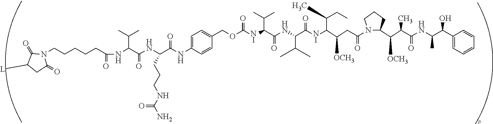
C1([L])CC(=O)N(CCCCCC(=O)NC(C(NC(C(NC2=CC=C(COC([NI]C(C(NC(C([NI]C(C(CC(=O)N3CCCC3C(C(C(NC(C(C3=CC=CC=C3)O)C)=O)C)[OCH3])[OCH3])C(CC)C)=O)C(C)C)=O)C(C)C)=O)C=C2)=O)CCCNC(N)=O)=O)C(C)C)C1=O
